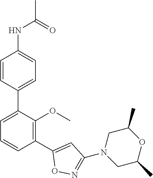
N(C1=CC=C(C2=CC=CC(C3=CC(N4CC(C)OC(C)C4)=NO3)=C2OC)C=C1)C(C)=O
